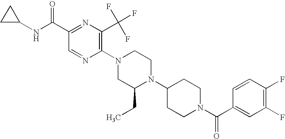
C1(C(NC2CC2)=O)=NC(C(F)(F)F)=C(N2CC(CC)N(C3CCN(C(C4=CC(F)=C(F)C=C4)=O)CC3)CC2)N=C1
